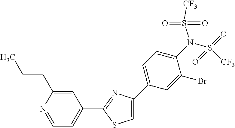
C1=C(C2=CC=C(N(S(=O)(=O)[CF3])S(=O)(=O)[CF3])C(Br)=C2)N=C(C2=CC=NC(CCC)=C2)S1
